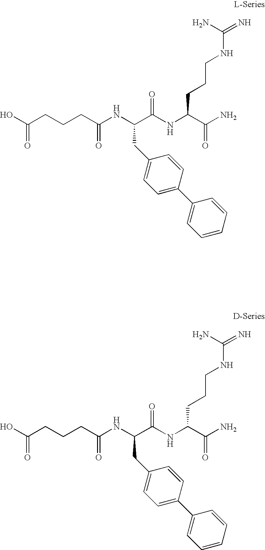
C(C(NC(C(NC(C(N)=O)CCCNC(=N)N)=O)CC1=CC=C(C2=CC=CC=C2)C=C1)=O)CCC(O)=O.C(C(NC(C(NC(C(N)=O)CCCNC(=N)N)=O)CC1=CC=C(C2=CC=CC=C2)C=C1)=O)CCC(O)=O
